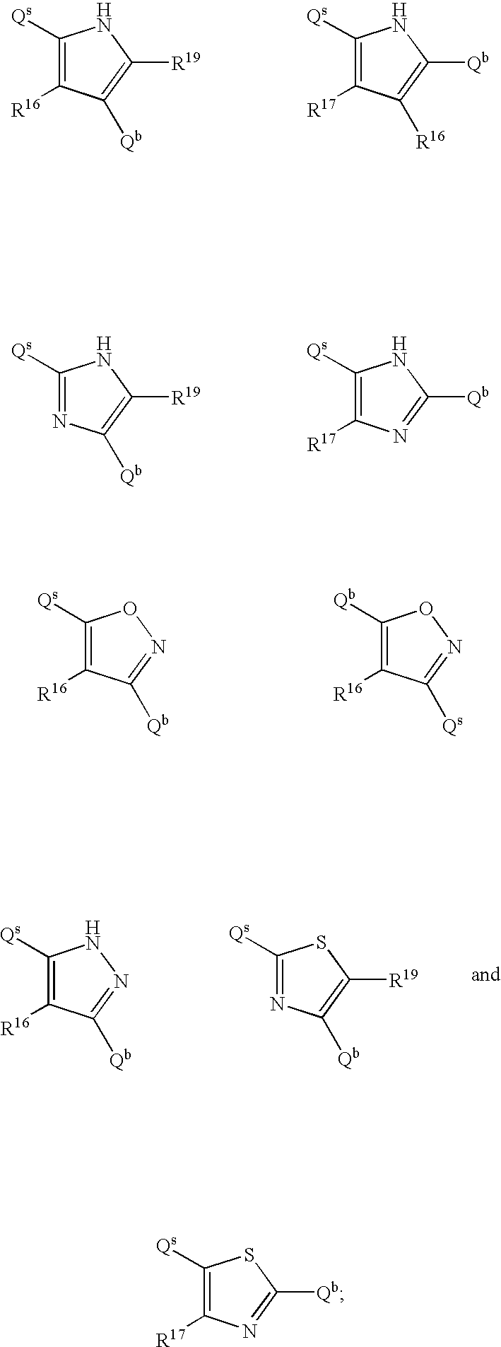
C1([R19])=C([Qb])C([R16])=C([Qs])N1.C1([Qb])=C([R16])C([R17])=C([Qs])N1.C1([R19])=C([Qb])N=C([Qs])N1.C1([Qb])=NC([R17])=C([Qs])N1.N1=C([Qb])C([R16])=C([Qs])O1.N1=C([Qs])C([R16])=C([Qb])O1.N1=C([Qb])C([R16])=C([Qs])N1.C1([R19])=C([Qb])N=C([Qs])S1.C1([Qb])=NC([R17])=C([Qs])S1
